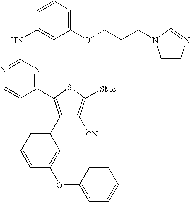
C1=CC(NC2=NC=CC(C3=C(C4=CC=CC(OC5=CC=CC=C5)=C4)C([CN])=C([SMe])S3)=N2)=CC(OCCCN2C=CN=C2)=C1
